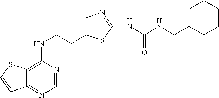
C(CNC1=C2C(=NC=N1)C=CS2)C1=CN=C(NC(=O)NCC2CCCCC2)S1
